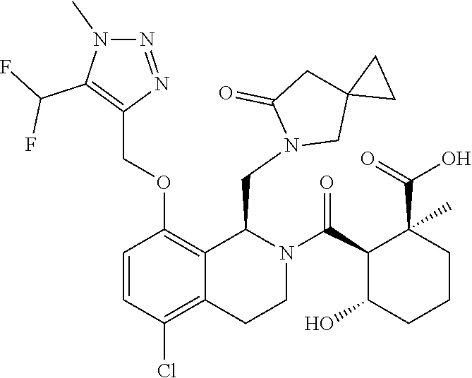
C1=CC(Cl)=C2C(=C1OCC1=C(C(F)F)N(C)N=N1)C(CN1C(=O)CC3(C1)CC3)N(C(C1C(O)CCCC1(C(O)=O)C)=O)CC2
